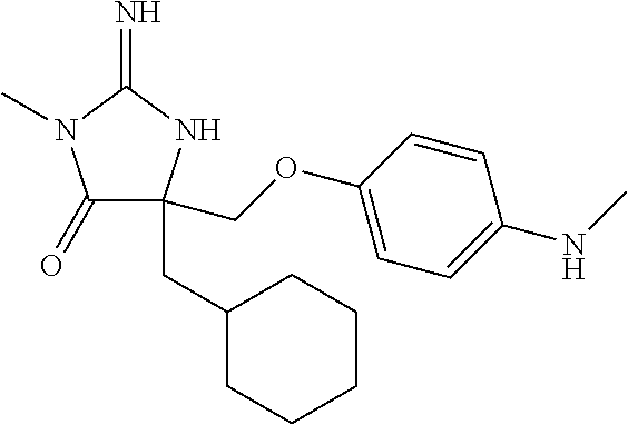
C1(=O)C(COC2=CC=C(NC)C=C2)(CC2CCCCC2)NC(=N)N1C
